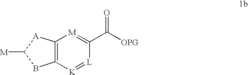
C12=C([A]C([M])B1)[M]=C(C([OPG])=O)[L]=[K]2
